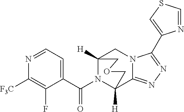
C12([H])CN3C(=NN=C3C3=CSC=N3)C([H])(COC1)N2C(C1=CC=NC([F3C])=C1F)=O
